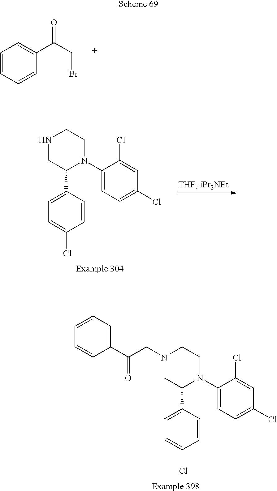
C1=CC=CC(C(CBr)=O)=C1.N1CC(C2=CC=C(Cl)C=C2)N(C2=CC=C(Cl)C=C2Cl)CC1.N1(CC(C2=CC=CC=C2)=O)CC(C2=CC=C(Cl)C=C2)N(C2=CC=C(Cl)C=C2Cl)CC1
